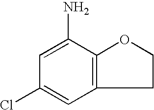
C12=C(C(N)=CC(Cl)=C1)OCC2
